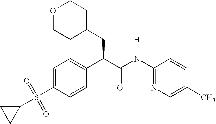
O1CCC(CC(C(N(C2=NC=C(C)C=C2)[H])=O)C2=CC=C(S(C3CC3)(=O)=O)C=C2)CC1
